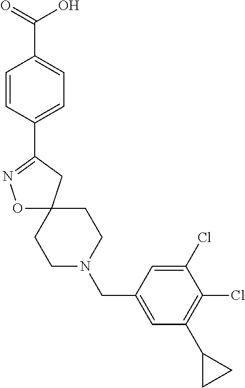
C1=CC(C2=NOC3(C2)CCN(CC2=CC(C4CC4)=C(Cl)C(Cl)=C2)CC3)=CC=C1C(=O)O
